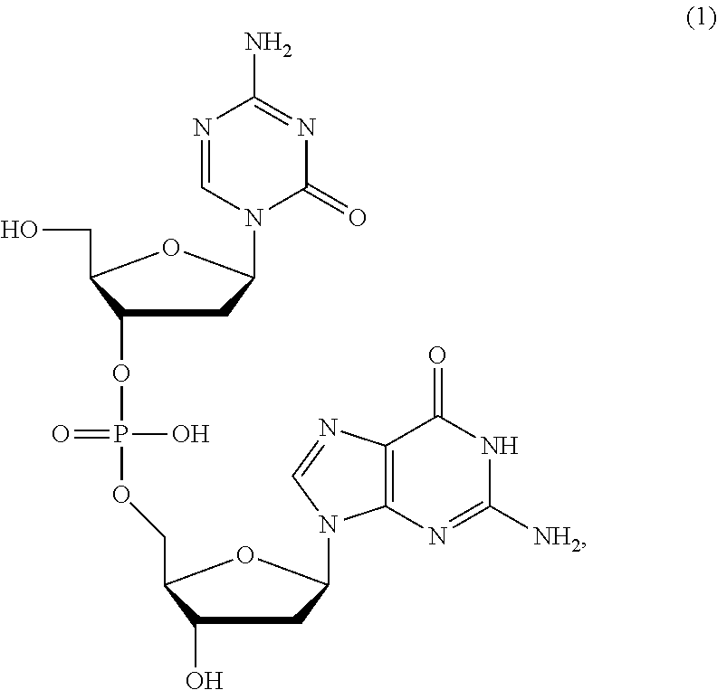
C1(OP(O)(=O)OCC2C(O)CC(N3C4=C(C(=O)NC([NH2])=N4)N=C3)O2)CC(N2C=NC(N)=NC2=O)OC1CO
